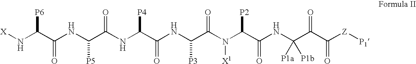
[X]NC(C(NC(C(NC(C(NC(C(N(C(C(NC(C(C([Z][P1])=O)=O)([P1b])[P1a])=O)[P2])[X1])=O)[P3])=O)[P4])=O)[P5])=O)[P6]
